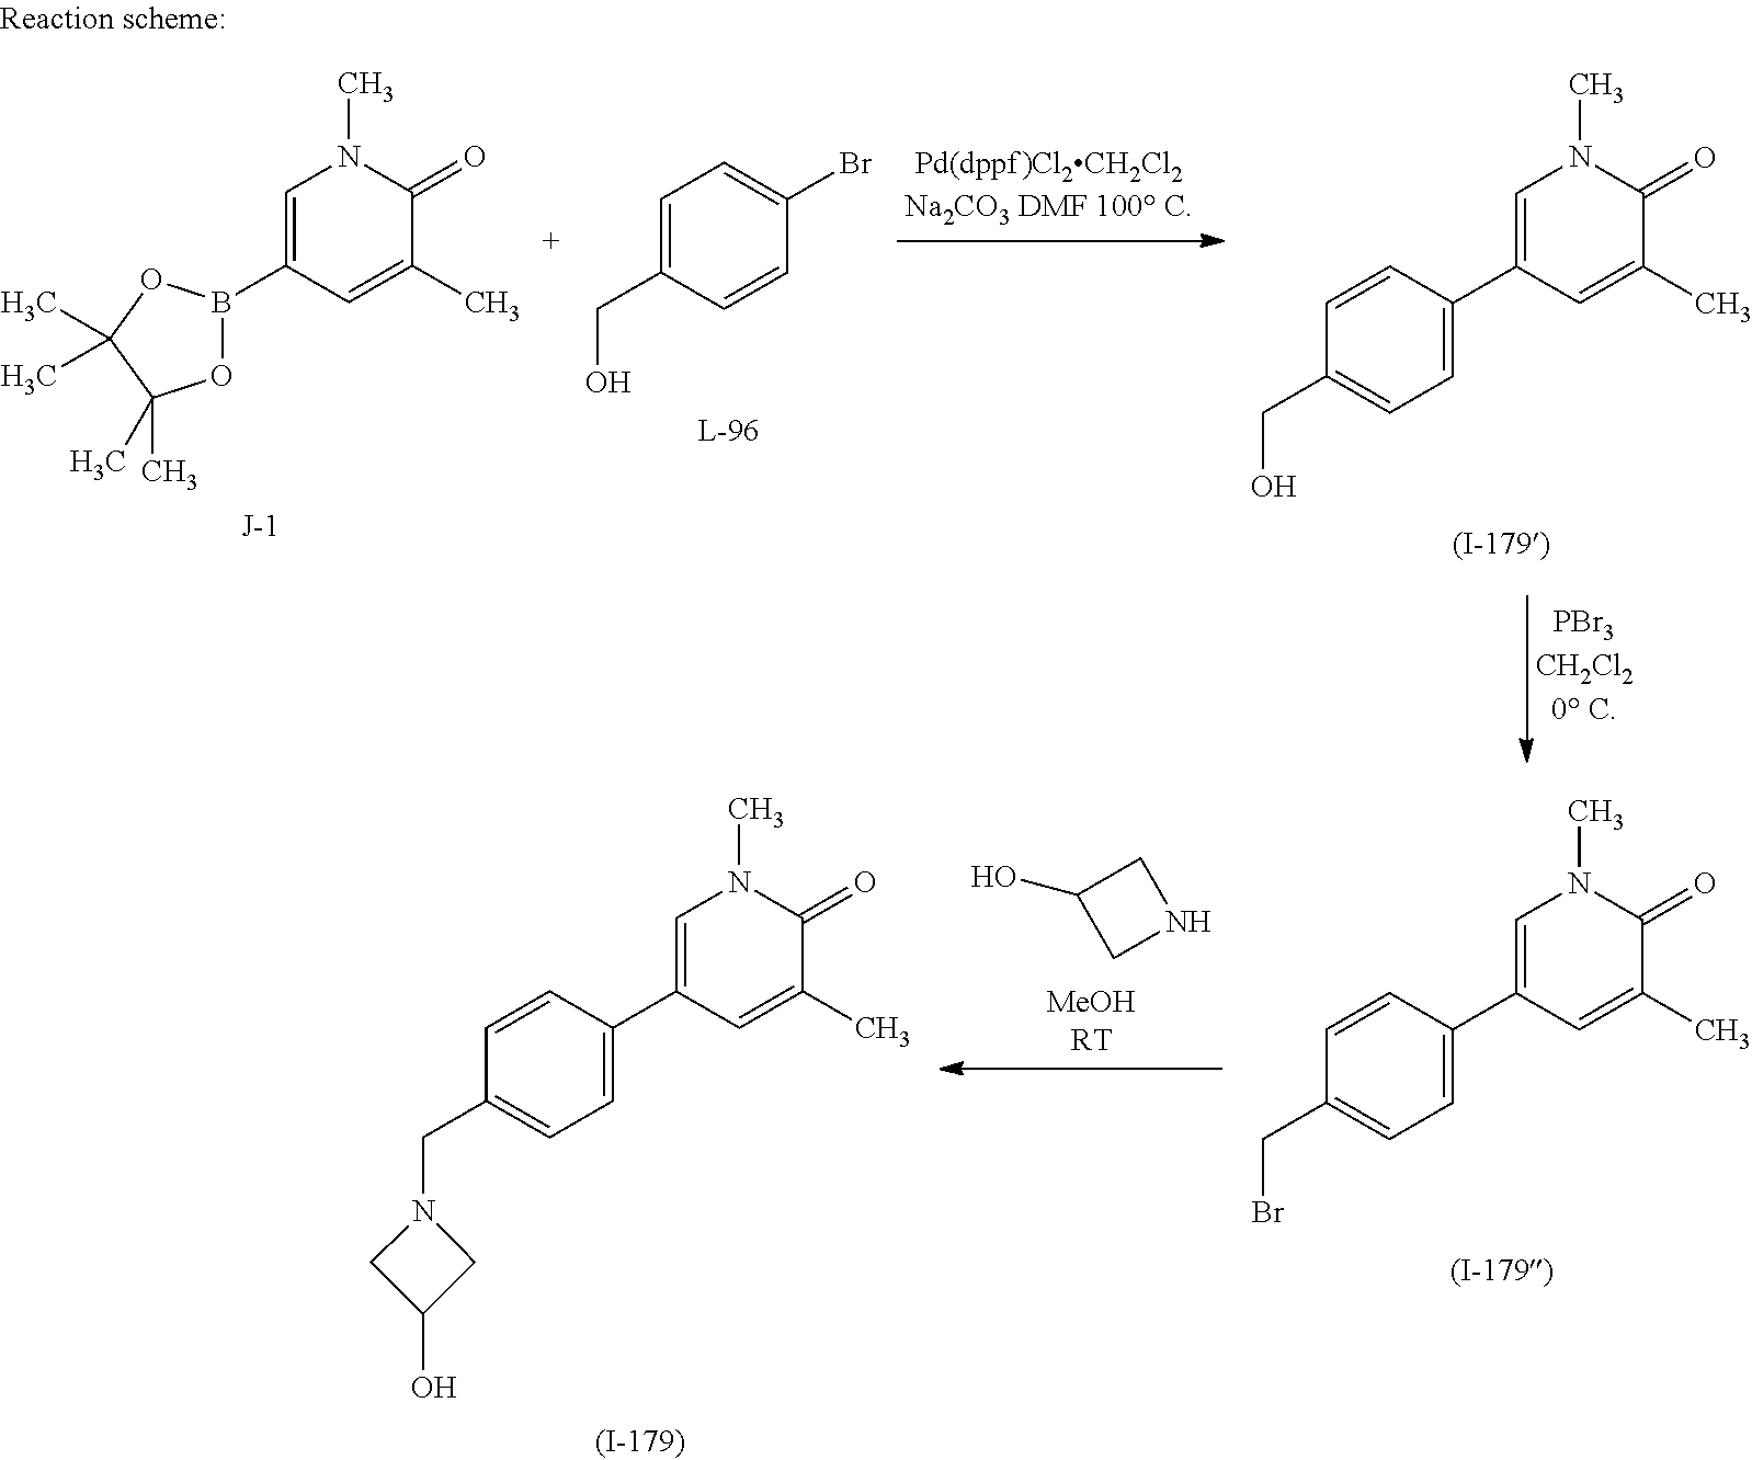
O1B(C2=CN(C)C(=O)C(C)=C2)OC(C)(C)C1(C)C.C1=C(CO)C=CC(Br)=C1.C1(C2=CN(C)C(=O)C(C)=C2)=CC=C(CO)C=C1.C1C(O)CN1.C1(C2=CN(C)C(=O)C(C)=C2)=CC=C(CN2CC(O)C2)C=C1.C1(C2=CN(C)C(=O)C(C)=C2)=CC=C(CBr)C=C1
